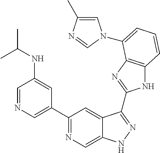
C1=NC=C(C2=NC=C3C(=C2)C(C2=NC4=C(N2)C=CC=C4N2C=C(C)N=C2)=NN3)C=C1NC(C)C
